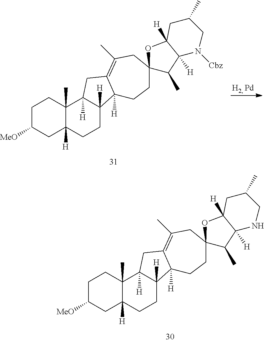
C1C([MeO])CC2([H])C(C)(C1)C1([H])C([H])(CC2)C2([H])C(=C(C)CC3(CC2)C(C)C2([H])C([H])(O3)CC(C)CN2)C1.C1C([MeO])CC2([H])C(C)(C1)C1([H])C([H])(CC2)C2([H])C(=C(C)CC3(CC2)C(C)C2([H])C([H])(O3)CC(C)CN2[Cbz])C1
